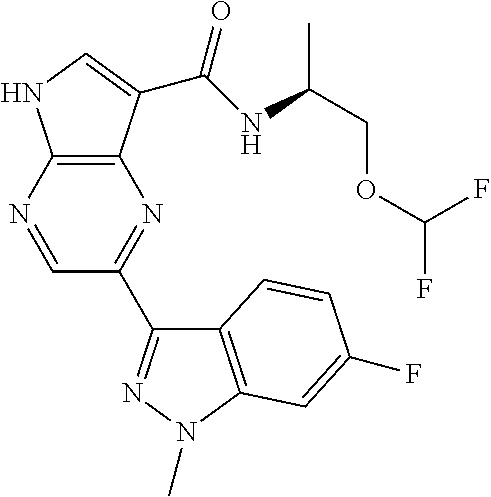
C12=C(C(C(NC(COC(F)F)C)=O)=CN1)N=C(C1=NN(C)C3=C1C=CC(F)=C3)C=N2
